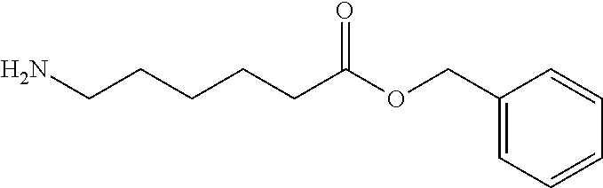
NCCCCCC(OCC1=CC=CC=C1)=O
